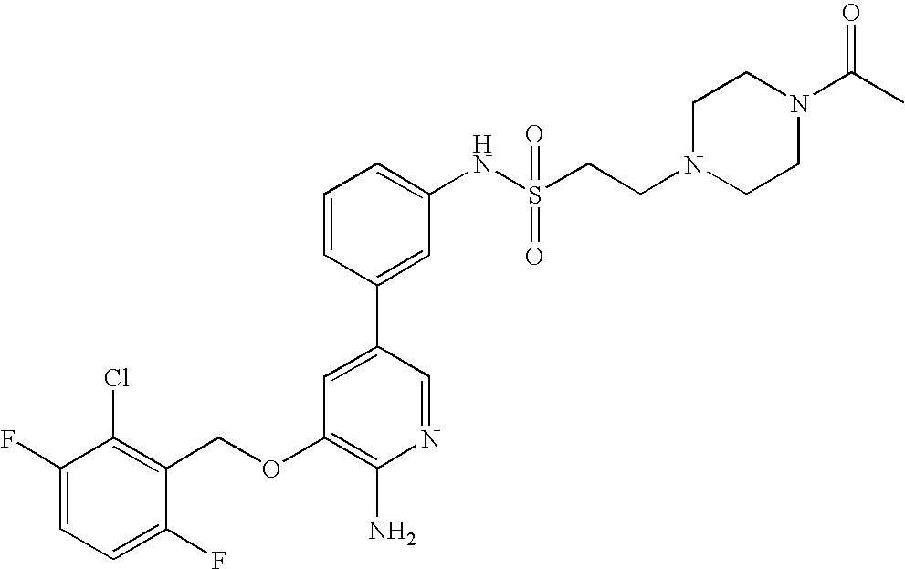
C1(F)=CC=C(F)C(COC2=C(N)N=CC(C3=CC(NS(CCN4CCN(C(=O)C)CC4)(=O)=O)=CC=C3)=C2)=C1Cl
